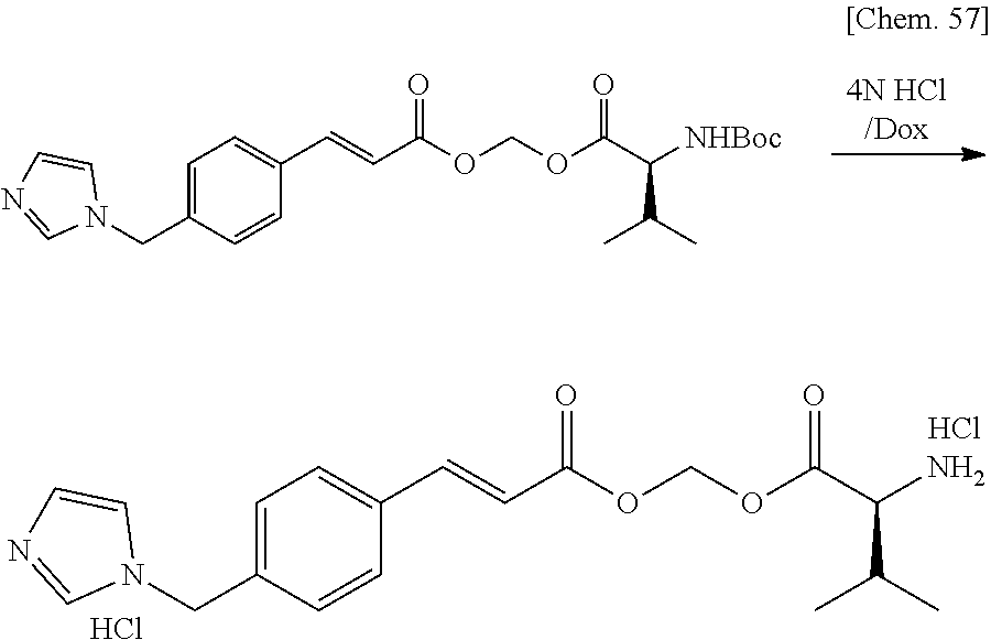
Cl.Cl.N1(CC2=CC=C(C=CC(=O)OCOC(=O)C(N)C(C)C)C=C2)C=CN=C1.[4N HCl/Dox].N1(CC2=CC=C(C=CC(=O)OCOC(=O)C([NHBoc])C(C)C)C=C2)C=CN=C1
